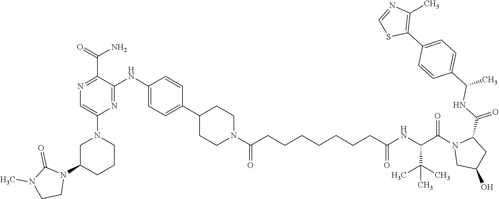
C1C(N2C(=O)N(C)CC2)CCCN1C1=CN=C(C(N)=O)C(NC2=CC=C(C3CCN(C(=O)CCCCCCCC(NC(C(N4CC(O)CC4C(NC(C4=CC=C(C5=C(C)N=CS5)C=C4)C)=O)=O)C(C)(C)C)=O)CC3)C=C2)=N1
